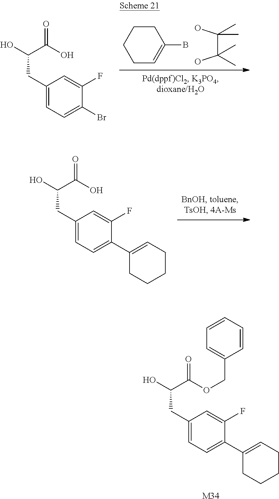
C1(CC(O)C(OCC2=CC=CC=C2)=O)=CC=C(C2=CCCCC2)C(F)=C1.[M34].OC(C(O)(C)C)(C)C.C1C=C(B)CCC1.C1(CC(O)C(O)=O)=CC=C(Br)C(F)=C1.C1(CC(O)C(O)=O)=CC=C(C2=CCCCC2)C(F)=C1
